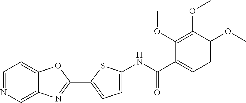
C1(C2=NC3=CN=CC=C3O2)=CC=C(NC(C2=CC=C(OC)C(OC)=C2OC)=O)S1
